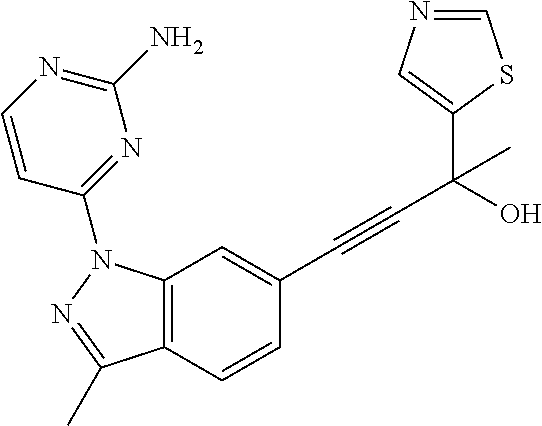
C12=C(C=C(C#CC(C3=CN=CS3)(C)O)C=C1)N(C1=NC(N)=NC=C1)N=C2C
